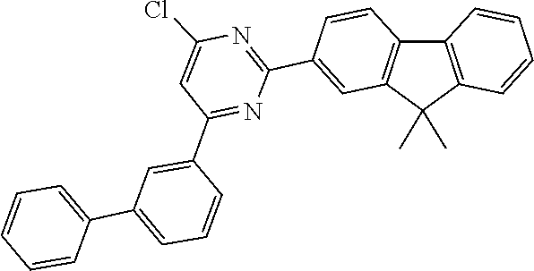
C1=CC2=C(C(C)(C)C3=C2C=CC=C3)C=C1C1=NC(Cl)=CC(C2=CC(C3=CC=CC=C3)=CC=C2)=N1
